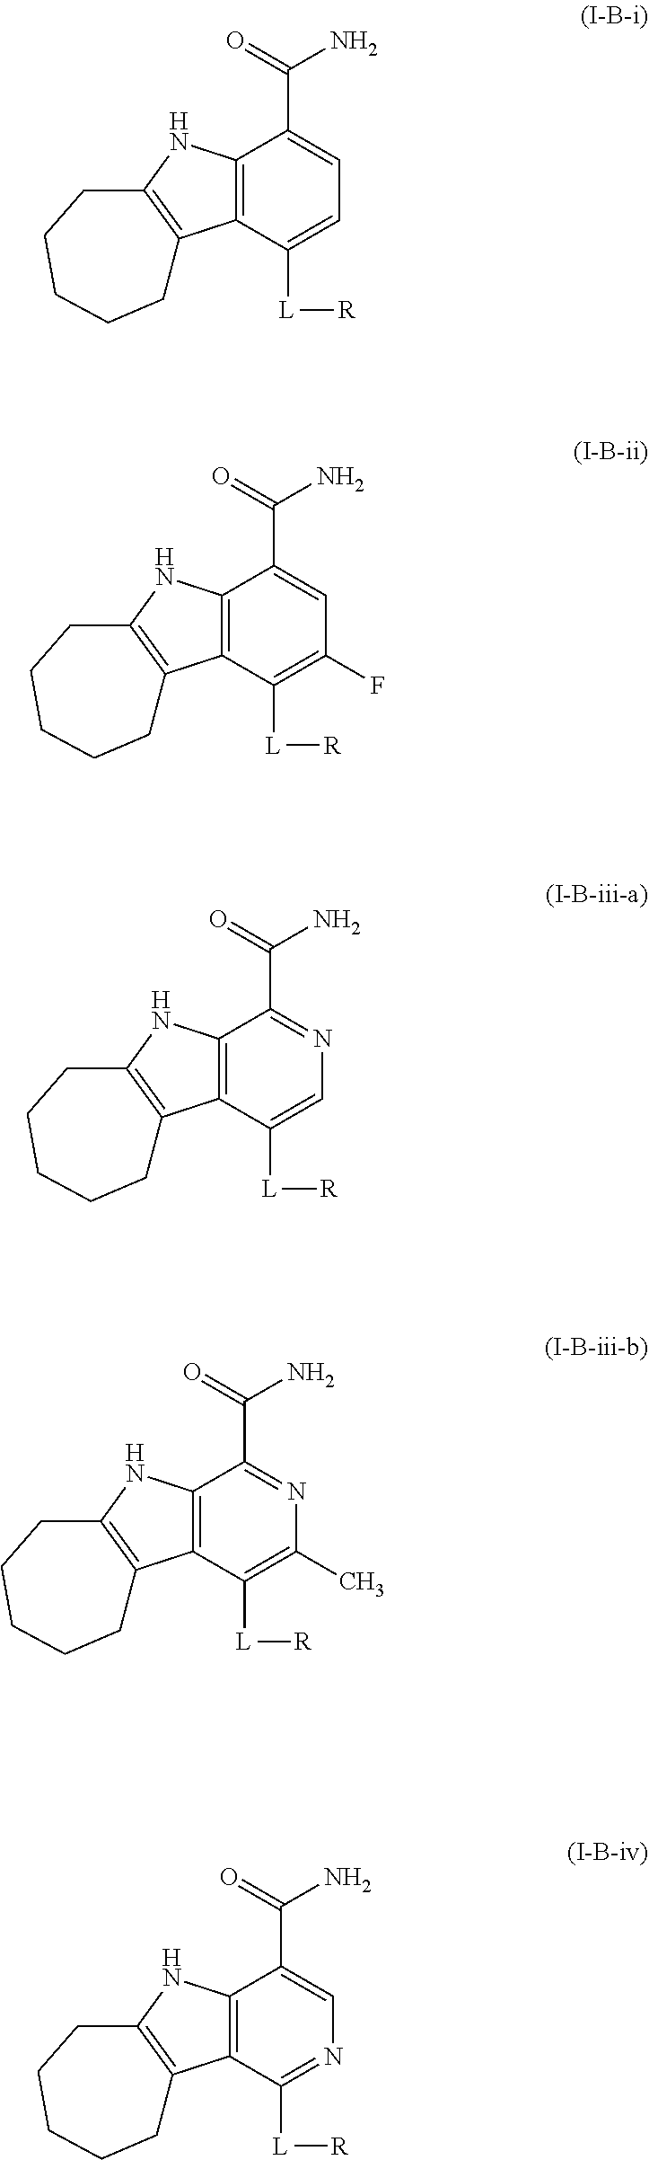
C12=C(C([L][R])=CC=C1C(=O)N)C1=C(N2)CCCCC1.C12=C(C([L][R])=C(F)C=C1C(=O)N)C1=C(N2)CCCCC1.C12=C(C([L][R])=CN=C1C(=O)N)C1=C(N2)CCCCC1.C12=C(C([L][R])=C(C)N=C1C(=O)N)C1=C(N2)CCCCC1.C12=C(C([L][R])=NC=C1C(=O)N)C1=C(N2)CCCCC1
